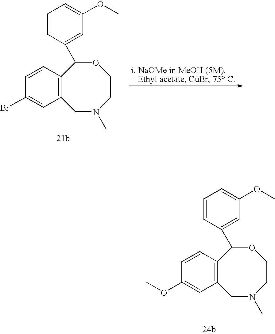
C12=C(C=CC(OC)=C1)C(C1=CC(OC)=CC=C1)OCCN(C)C2.C12=C(C=CC(Br)=C1)C(C1=CC(OC)=CC=C1)OCCN(C)C2
